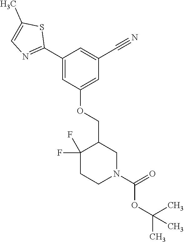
C1(C2=NC=C(C)S2)=CC(OCC2C(F)(F)CCN(C(=O)OC(C)(C)C)C2)=CC(C#N)=C1
